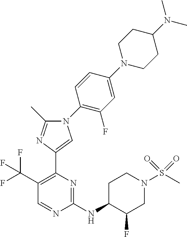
C1=NC(NC2C(F)CN(S(C)(=O)=O)CC2)=NC(C2=CN(C3=C(F)C=C(N4CCC(N(C)C)CC4)C=C3)C(C)=N2)=C1C(F)(F)F
